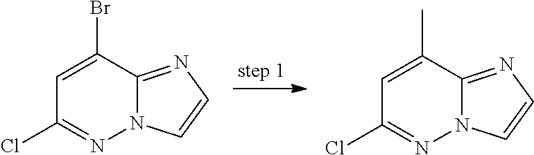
C1=C(Br)C2=NC=CN2N=C1Cl.C1=C(C)C2=NC=CN2N=C1Cl
